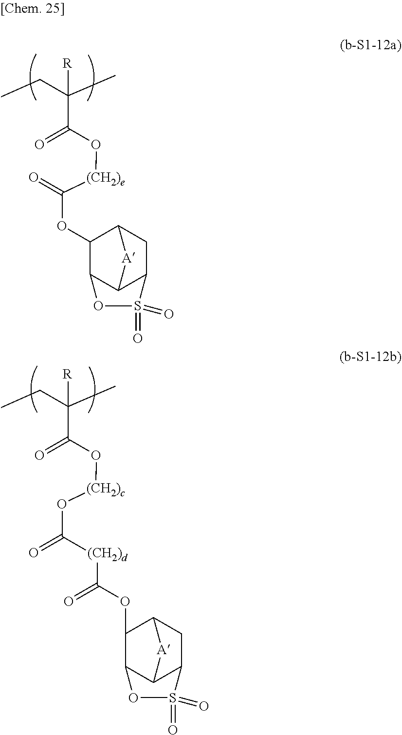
O=C(C(C)(CC)[R])O[(CH2)e]C(OC1C2C3C(CC1[A]3)S(=O)(=O)O2)=O.O=C(C(C)(CC)[R])O[(CH2)c]OC([(CH2)d]C(OC1C2C3C(CC1[A]3)S(=O)(=O)O2)=O)=O
